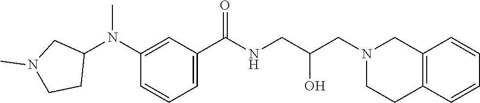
C1(N(C2CN(C)CC2)C)=CC(C(NCC(CN2CCC3=C(C2)C=CC=C3)O)=O)=CC=C1
